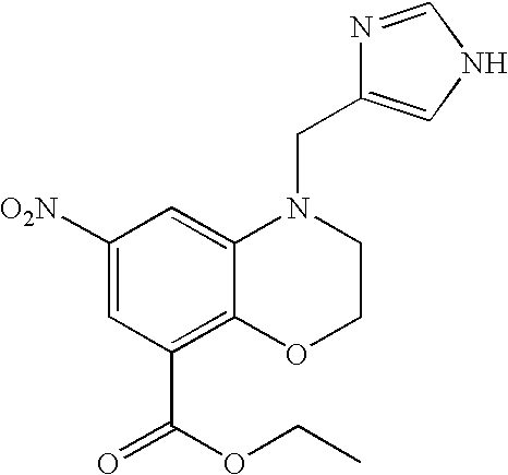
C1([O2N])=CC(C(=O)OCC)=C2C(=C1)N(CC1=CNC=N1)CCO2
